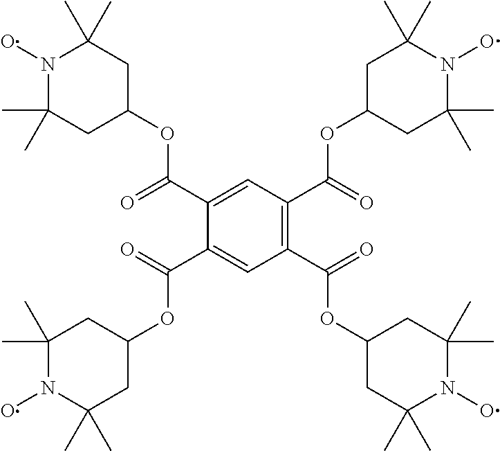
CC1(C)CC(OC(C2=C(C(OC3CC(C)(C)N(O)C(C)(C)C3)=O)C=C(C(=O)OC3CC(C)(C)N(O)C(C)(C)C3)C(C(OC3CC(C)(C)N(O)C(C)(C)C3)=O)=C2)=O)CC(C)(C)N1O
